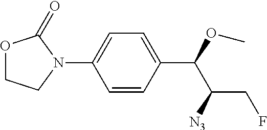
C1=CC(C(OC)C([N3])CF)=CC=C1N1C(=O)OCC1
